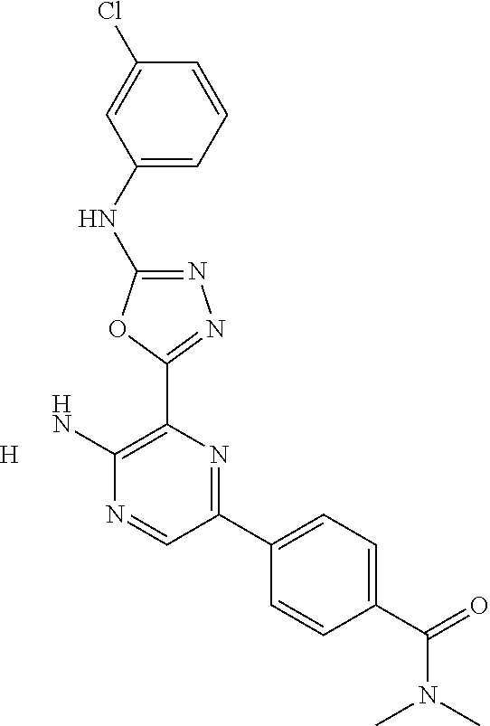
[H].N1=C(NC2=CC=CC(Cl)=C2)OC(C2=C(N)N=CC(C3=CC=C(C(N(C)C)=O)C=C3)=N2)=N1
